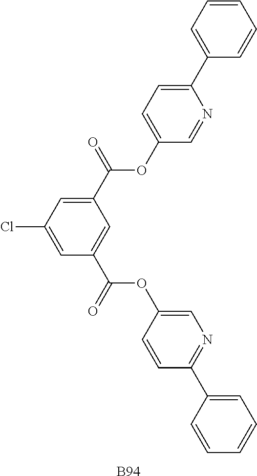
C1(C(=O)OC2=CC=C(C3=CC=CC=C3)N=C2)=CC(Cl)=CC(C(=O)OC2=CN=C(C3=CC=CC=C3)C=C2)=C1.[B94]
